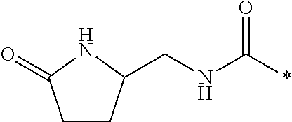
C(NC(*)=O)C1CCC(=O)N1
